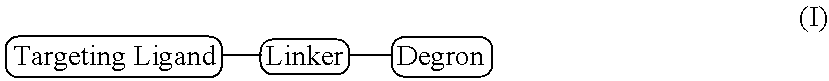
[Targeting Ligand][Linker][Degron]
